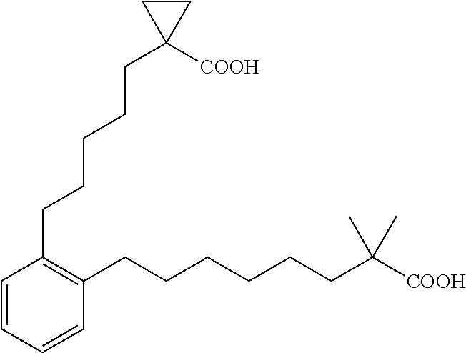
C1=CC=CC(CCCCCCC([COOH])(C)C)=C1CCCCCC1([COOH])CC1
